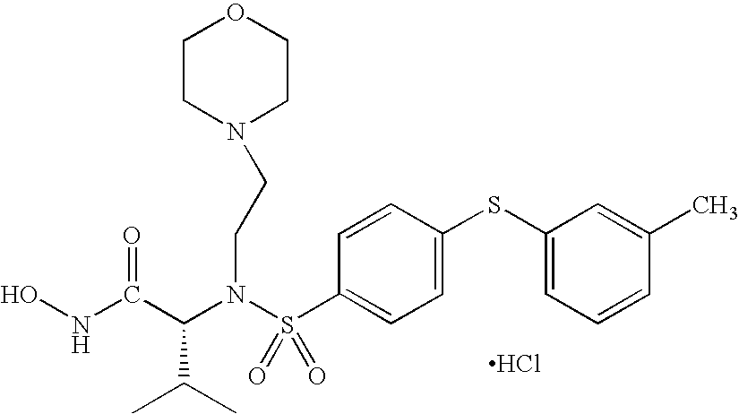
C(N(S(C1=CC=C(SC2=CC=CC(C)=C2)C=C1)(=O)=O)CCN1CCOCC1)(C(NO)=O)C(C)C.Cl
